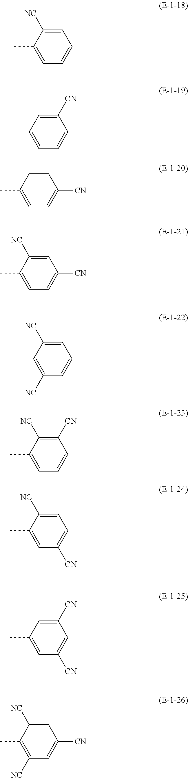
C1=C([NC])C(C)=CC=C1.C1([CN])=CC(C)=CC=C1.C1=CC(C)=CC=C1[CN].C1=C([NC])C(C)=CC=C1[CN].C1=C([NC])C(C)=C([NC])C=C1.C1([CN])=C([NC])C(C)=CC=C1.C1=C([NC])C(C)=CC([CN])=C1.C1([CN])=CC(C)=CC([CN])=C1.C1=C([NC])C(C)=C([NC])C=C1[CN]
